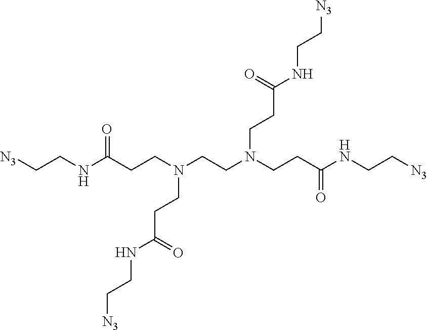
C(NC(CCN(CCN(CCC(NCC[N3])=O)CCC(NCC[N3])=O)CCC(NCC[N3])=O)=O)C[N3]
